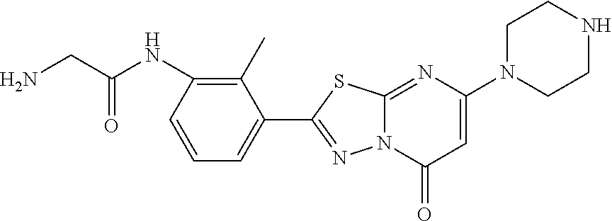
C1N(C2=CC(=O)N3C(=N2)SC(C2=CC=CC(NC(CN)=O)=C2C)=N3)CCNC1
